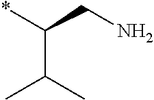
*C(CN)C(C)C
